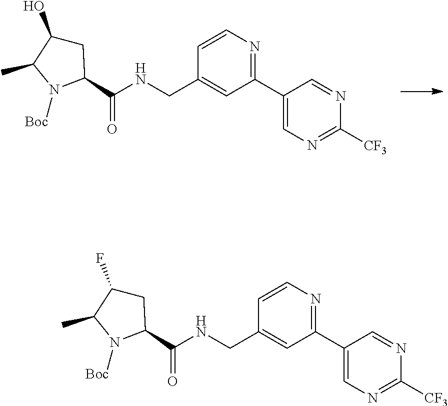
C1C(O)C(C)N([Boc])C1C(NCC1=CC(C2=CN=C([CF3])N=C2)=NC=C1)=O.C1C(F)C(C)N([Boc])C1C(NCC1=CC(C2=CN=C([CF3])N=C2)=NC=C1)=O
